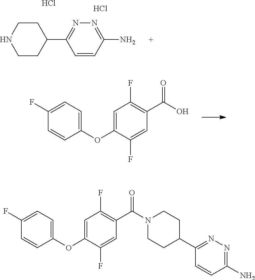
C1=CC(N)=NN=C1C1CCNCC1.Cl.Cl.C1(F)=CC=C(OC2=CC(F)=C(C(O)=O)C=C2F)C=C1.C1(F)=CC=C(OC2=CC(F)=C(C(N3CCC(C4=NN=C(N)C=C4)CC3)=O)C=C2F)C=C1
